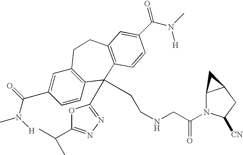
CN(C(C1=CC2=C(C=C1)C(C1=NN=C(C(C)C)O1)(CCNCC(N1C3C(CC1[CN])C3)=O)C1=C(CC2)C=C(C(N(C)[H])=O)C=C1)=O)[H]
